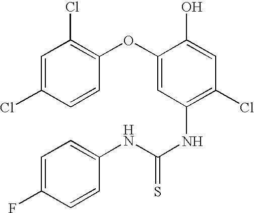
C1=C(Cl)C=CC(OC2=CC(NC(=S)NC3=CC=C(F)C=C3)=C(Cl)C=C2O)=C1Cl
